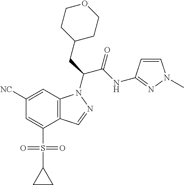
C12=C(C=C([NC])C=C1S(C1CC1)(=O)=O)N(C(CC1CCOCC1)C(NC1=NN(C)C=C1)=O)N=C2
